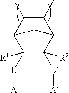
C1(C)C(C)C2C([L][A])([R1])C([L][A])([R2])C1C2
